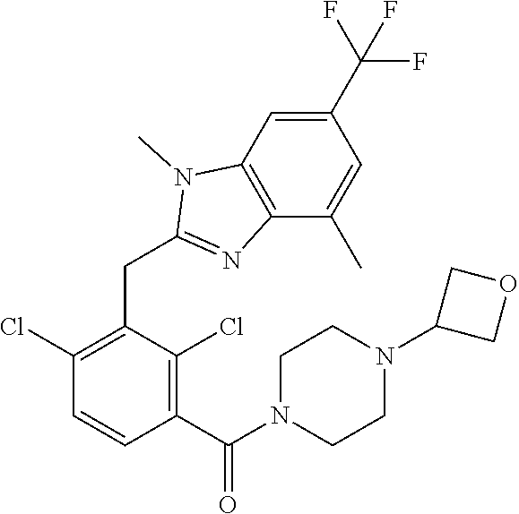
C1(Cl)=C(CC2=NC3=C(C=C(C(F)(F)F)C=C3C)N2C)C(Cl)=C(C(=O)N2CCN(C3COC3)CC2)C=C1
